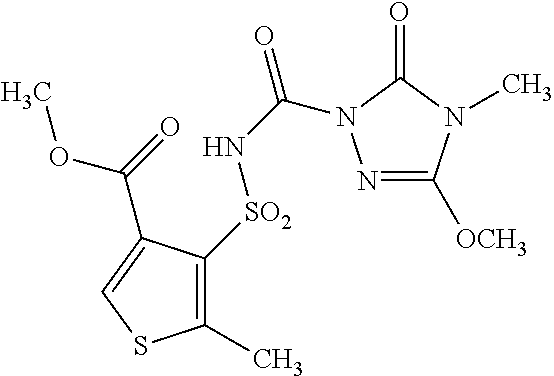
C1(C)=C([SO2]NC(N2N=C([OCH3])N(C)C2=O)=O)C(C(OC)=O)=CS1
